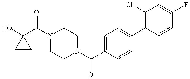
C1(O)(C(N2CCN(C(C3=CC=C(C4=C(Cl)C=C(F)C=C4)C=C3)=O)CC2)=O)CC1
